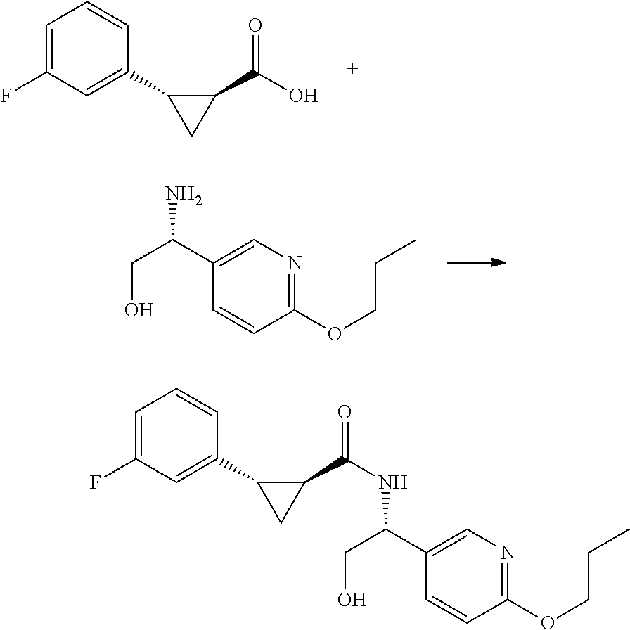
OCC(C1=CN=C(OCCC)C=C1)N.C1=C(F)C=C(C2CC2C(O)=O)C=C1.C1=C(F)C=C(C2CC2C(=O)NC(CO)C2=CN=C(OCCC)C=C2)C=C1
